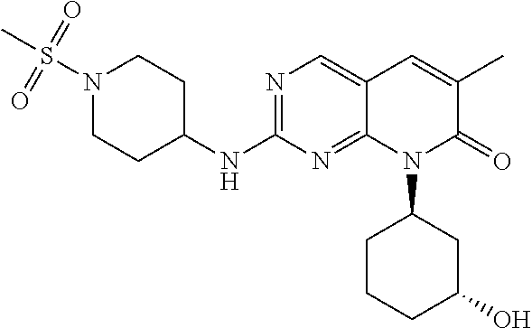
N1(S(C)(=O)=O)CCC(NC2=NC=C3C(=N2)N(C2CCCC(O)C2)C(=O)C(C)=C3)CC1
